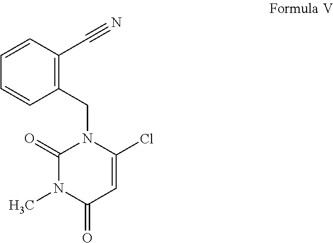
C1(=O)N(C)C(=O)C=C(Cl)N1CC1=C(C#N)C=CC=C1
